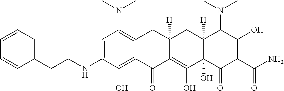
C1=C(NCCC2=CC=CC=C2)C(O)=C2C(=C1N(C)C)CC1([H])C(=C(O)C3(O)C([H])(C1)C(N(C)C)C(O)=C(C(N)=O)C3=O)C2=O
